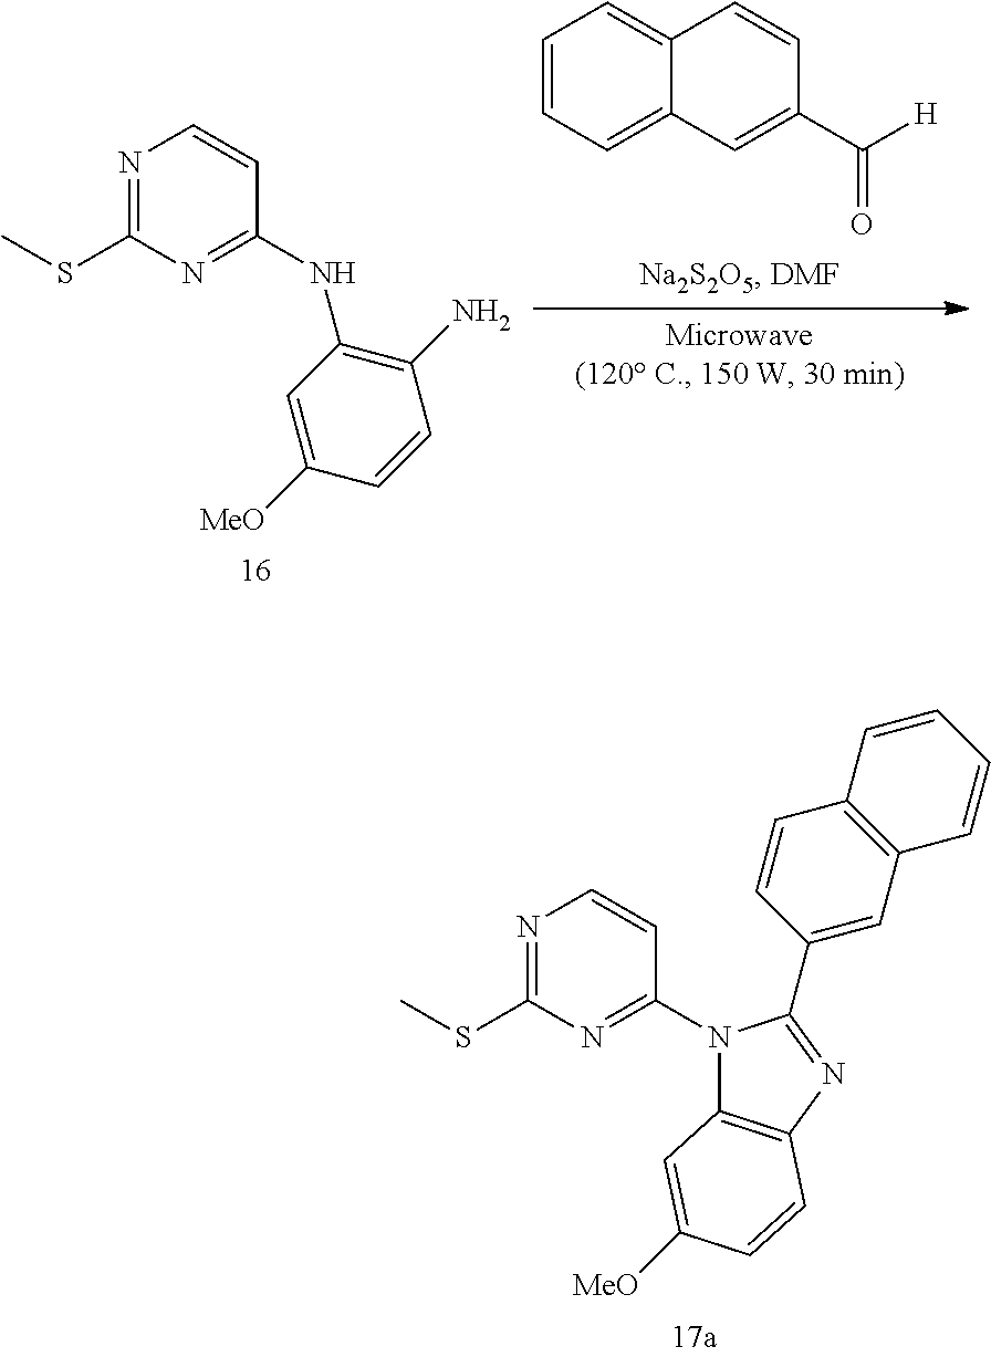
N1=C(SC)N=C(NC2=C(N)C=CC([MeO])=C2)C=C1.C1=CC=C2C(=C1)C=CC(C([H])=O)=C2.N1=C(SC)N=C(N2C3=C(N=C2C2=CC4=C(C=C2)C=CC=C4)C=CC([MeO])=C3)C=C1
